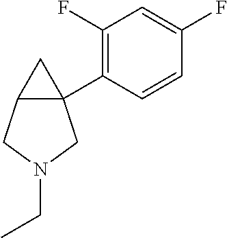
C1=CC(C23CC2CN(CC)C3)=C(F)C=C1F
